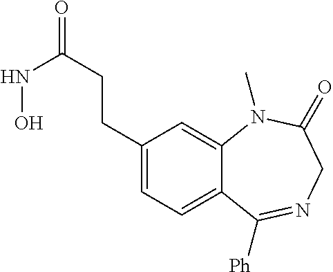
C(C1=CC=C2C(=C1)N(C)C(=O)CN=C2[Ph])CC(=O)NO
